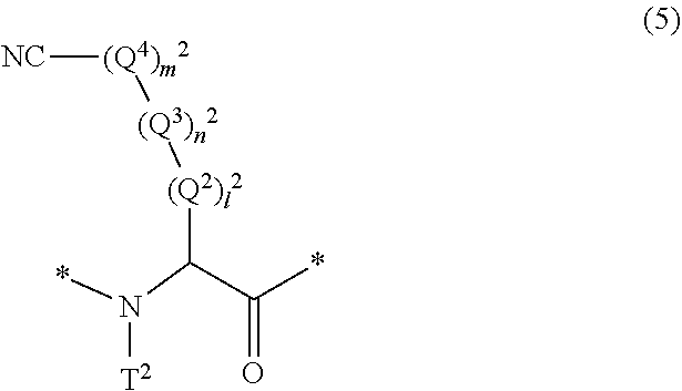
[NC][(Q4)m2][(Q3)n2][(Q2)l2]C(C(*)=O)N(*)[T2]
